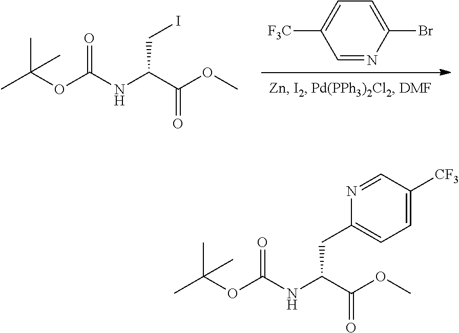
C1=NC(Br)=CC=C1[F3C].CC(OC(NC(C(OC)=O)CI)=O)(C)C.CC(OC(NC(C(OC)=O)CC1=CC=C([CF3])C=N1)=O)(C)C
